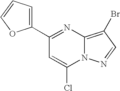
C1(C2=NC3=C(Br)C=NN3C(Cl)=C2)=CC=CO1
